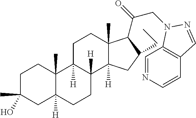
C1C(C)(O)CC2([H])C(C)(C1)C1([H])C([H])(CC2)C2([H])C(C)(CC1)C(C(=O)CN1C3=C(C=CN=C3)C=N1)C(CC)C2
